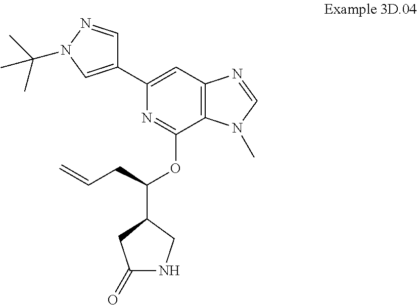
C1(C2=CN(C(C)(C)C)N=C2)=CC2=C(C(OC(C3CNC(=O)C3)CC=C)=N1)N(C)C=N2
